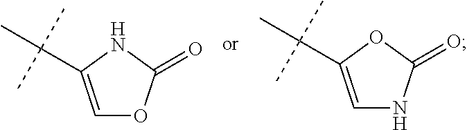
C1=C(C(C)(C)C)NC(=O)O1.C1=C(C(C)(C)C)OC(=O)N1
